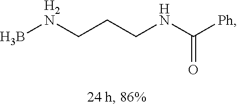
B[H2N]CCCNC([Ph])=O
